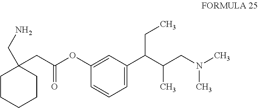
C1=C(C(C(CN(C)C)C)CC)C=C(OC(CC2(CN)CCCCC2)=O)C=C1
